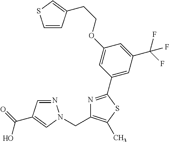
C1=CC(CCOC2=CC(C3=NC(CN4N=CC(C(=O)O)=C4)=C(C)S3)=CC(C(F)(F)F)=C2)=CS1
